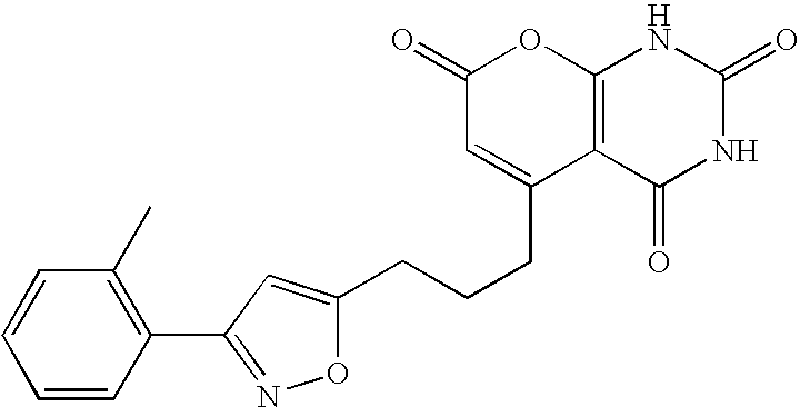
C1(=O)C=C(CCCC2=CC(C3=C(C)C=CC=C3)=NO2)C2=C(O1)NC(=O)NC2=O
